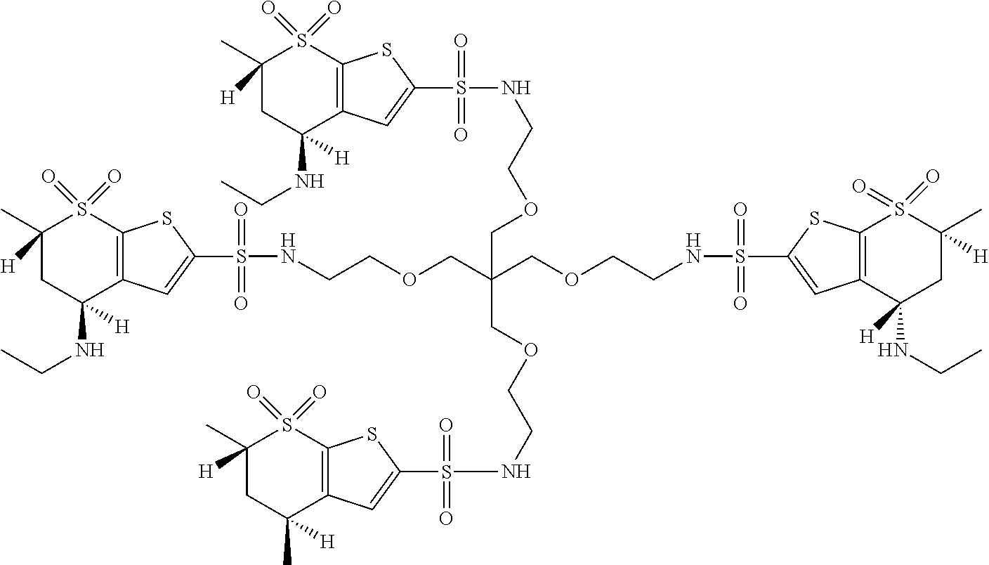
C1([H])(C)CC(NCC)([H])C2=C(S1(=O)=O)SC(S(=O)(=O)NCCOCC(COCCNS(=O)(=O)C1=CC3=C(S(=O)(=O)C(C)([H])CC3(NCC)[H])S1)(COCCNS(=O)(=O)C1=CC3=C(S(=O)(=O)C([H])(C)CC3([H])C)S1)COCCNS(=O)(=O)C1=CC3=C(S(=O)(=O)C([H])(C)CC3(NCC)[H])S1)=C2
